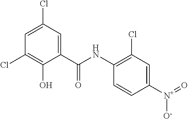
C1(C(NC2=C(Cl)C=C([N+]([O-])=O)C=C2)=O)=CC(Cl)=CC(Cl)=C1O
